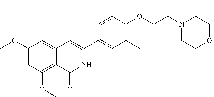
C1(OC)=CC(OC)=C2C(=C1)C=C(C1=CC(C)=C(OCCN3CCOCC3)C(C)=C1)NC2=O
